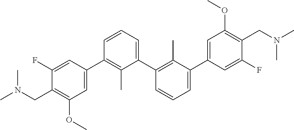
C1(C2=CC(OC)=C(CN(C)C)C(F)=C2)=C(C)C(C2=C(C)C(C3=CC(OC)=C(CN(C)C)C(F)=C3)=CC=C2)=CC=C1
